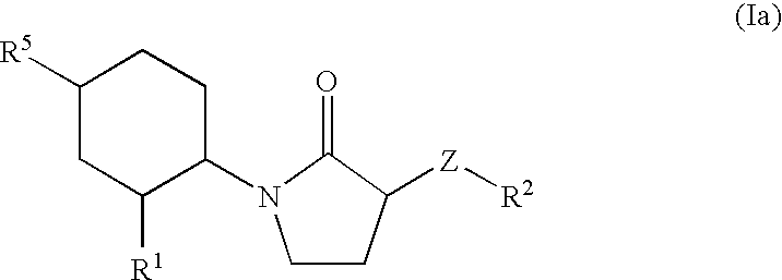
C1([R5])CC([R1])C(N2CCC([Z][R2])C2=O)CC1
